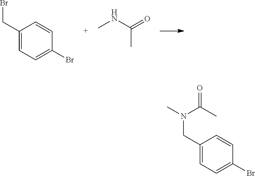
CNC(C)=O.C1(CBr)=CC=C(Br)C=C1.C1(CN(C)C(=O)C)=CC=C(Br)C=C1
